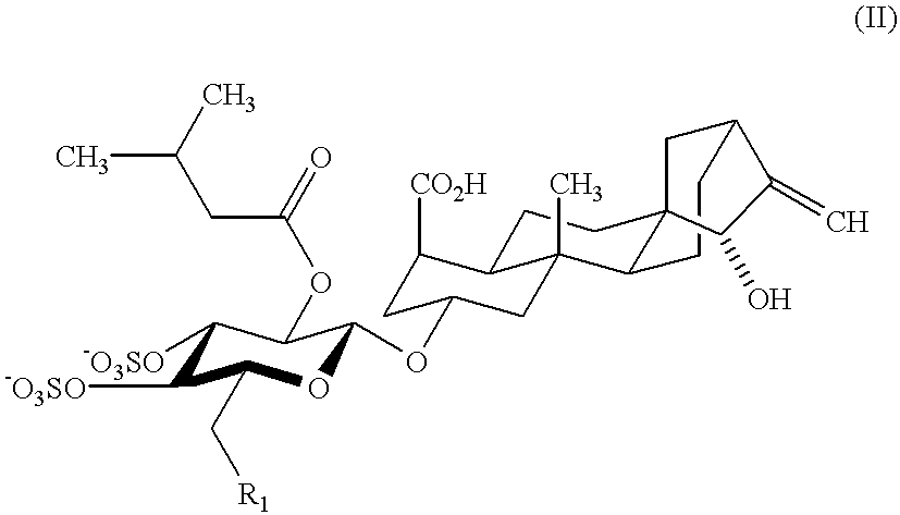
C1([-O3SO])C([-O3SO])C(C[R1])OC(OC2CC([CO2H])C3CCC45CC(CCC4C3(C)C2)C(=C)C5O)C1OC(CC(C)C)=O
